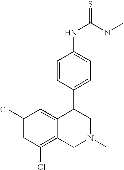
C1=CC(C2C3=CC(Cl)=CC(Cl)=C3CN(C)C2)=CC=C1NC(NC)=S
